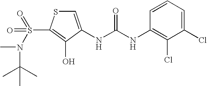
C1=C(NC(NC2=C(Cl)C(Cl)=CC=C2)=O)C(O)=C(S(N(C(C)(C)C)C)(=O)=O)S1
